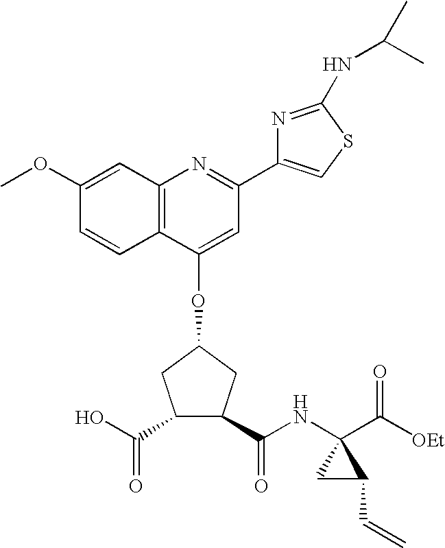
C1(C2=CSC(NC(C)C)=N2)=NC2=C(C=CC(OC)=C2)C(OC2CC(C(NC3(C([OEt])=O)CC3C=C)=O)C(C(O)=O)C2)=C1
